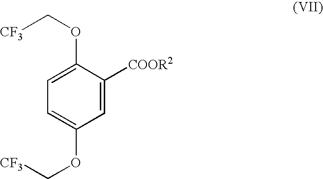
C1=C([COOR2])C(OC[CF3])=CC=C1OC[CF3]
